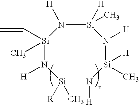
[Si]1(C)(C=C)N([H])[Si](C)([R])N([H])[Si](C)([H])N([H])[Si]([H])(C)N1[H]
